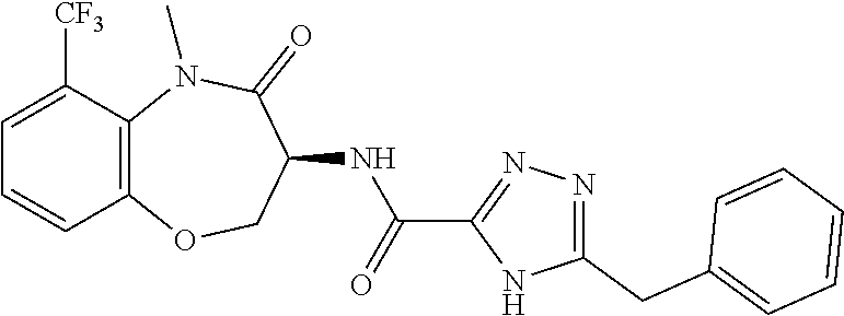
C12=C(N(C)C(=O)C(NC(C3=NN=C(CC4=CC=CC=C4)N3)=O)CO1)C([CF3])=CC=C2
